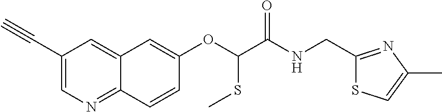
C1(C#C)=CN=C2C(=C1)C=C(OC(SC)C(=O)NCC1=NC(C)=CS1)C=C2
